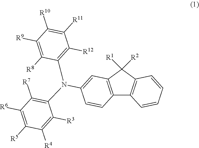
C12=C(C([R1])([R2])C3=C1C=CC=C3)C=C(N(C1=C([R12])C([R11])=C([R10])C([R9])=C1[R8])C1=C([R7])C([R6])=C([R5])C([R4])=C1[R3])C=C2
